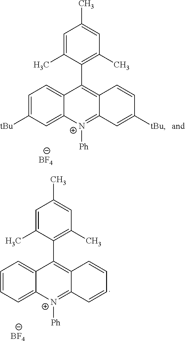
C1=C([tBu])C=C2C(=C1)C(C1=C(C)C=C(C)C=C1C)=C1C(=[N+]2[Ph])C=C([tBu])C=C1.[BF4].C1=CC=C2C(=C1)C(C1=C(C)C=C(C)C=C1C)=C1C(=[N+]2[Ph])C=CC=C1.[BF4]
